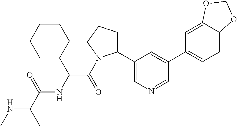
N(C(C)C(=O)NC(C(=O)N1C(C2=CN=CC(C3=CC=C4C(=C3)OCO4)=C2)CCC1)C1CCCCC1)C
